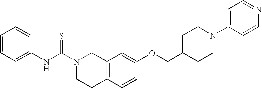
C12=C(C=CC(OCC3CCN(C4=CC=NC=C4)CC3)=C1)CCN(C(NC1=CC=CC=C1)=S)C2
